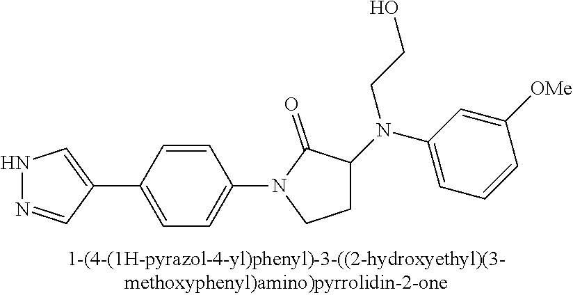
N1N=CC(C2=CC=C(N3C(=O)C(N(C4=CC=CC([OMe])=C4)CCO)CC3)C=C2)=C1
